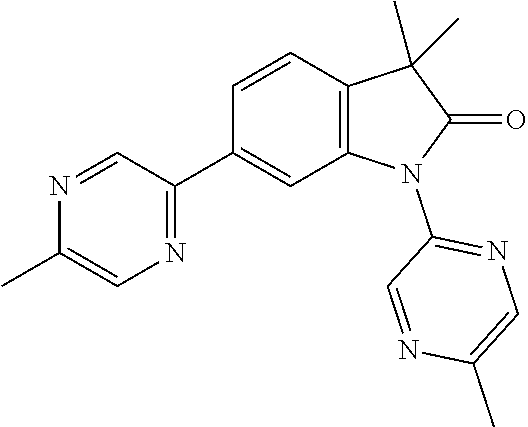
C12=C(C=CC(C3=NC=C(C)N=C3)=C1)C(C)(C)C(=O)N2C1=NC=C(C)N=C1
